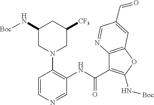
C1(NC(C2=C(N[Boc])OC3=C2N=CC(C=O)=C3)=O)=C(N2CC(N[Boc])CC([CF3])C2)C=CN=C1
